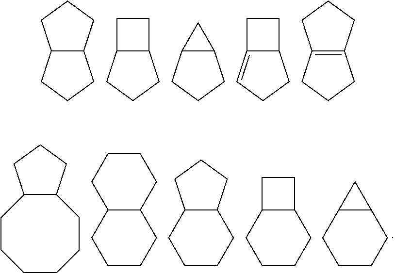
C12C(CCC1)CCC2.C12C(CCC1)CC2.C12C(CCC1)C2.C12=CCCC1CC2.C12=C(CCC1)CCC2.C1CCCCCC2C1CCC2.C12C(CCCC1)CCCC2.C12C(CCCC1)CCC2.C12C(CCCC1)CC2.C12C(CCCC1)C2
